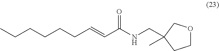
C(CCCCC=CC(NCC1(C)COCC1)=O)C
